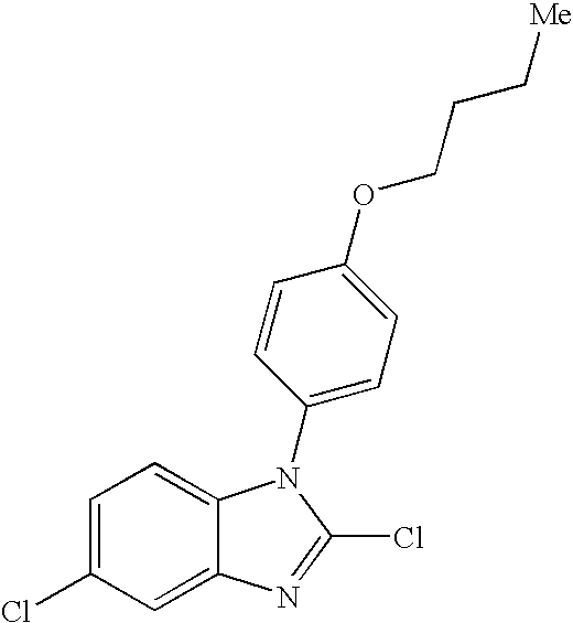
C1=C(Cl)C=C2C(=C1)N(C1=CC=C(OCCC[Me])C=C1)C(Cl)=N2
